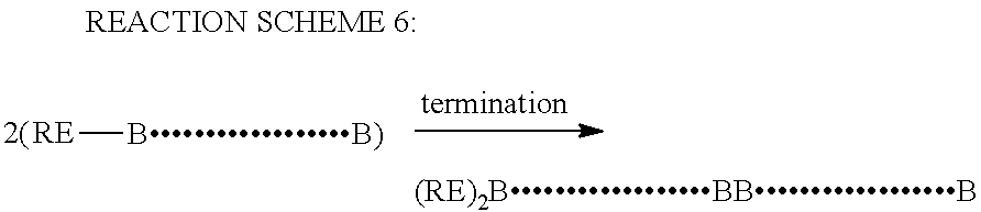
[(RE)2BBBB].[RE][BB)]
